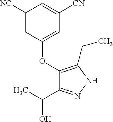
C1(OC2=CC([CN])=CC([NC])=C2)=C(CC)NN=C1C(C)O
